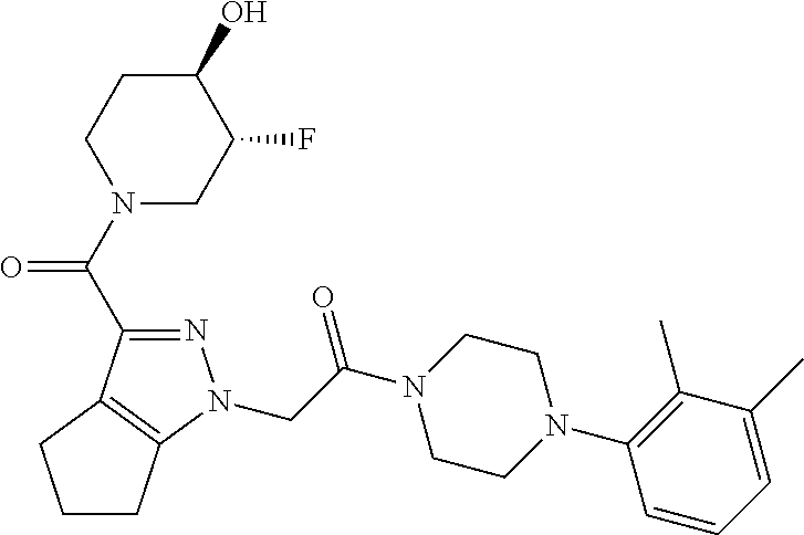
C(C(N1CCN(C2=C(C)C(C)=CC=C2)CC1)=O)N1N=C(C(N2CC(F)C(O)CC2)=O)C2=C1CCC2
